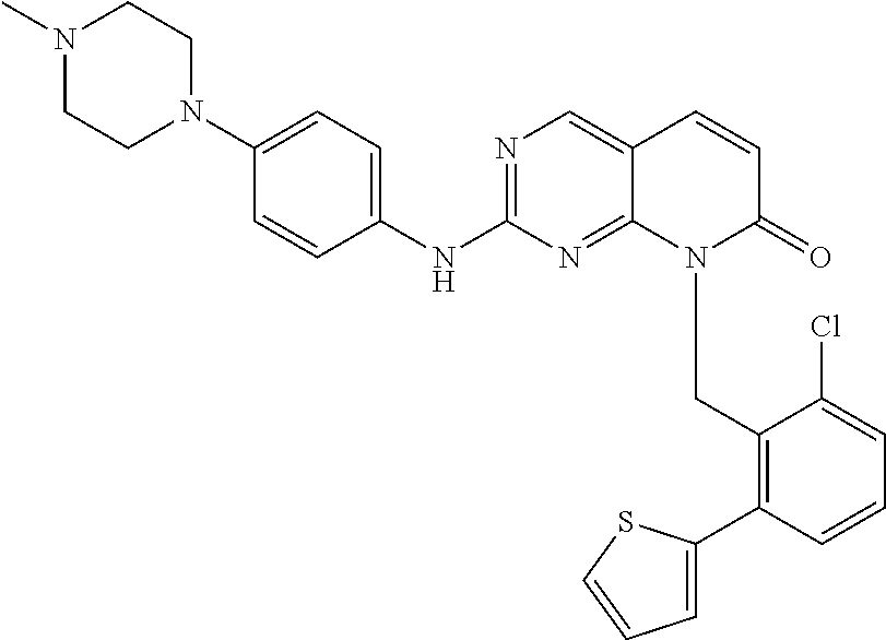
N1(C)CCN(C2=CC=C(NC3=NC=C4C(=N3)N(CC3=C(C5=CC=CS5)C=CC=C3Cl)C(=O)C=C4)C=C2)CC1
